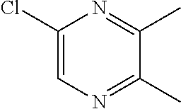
C1(Cl)=CN=C(C)C(C)=N1
